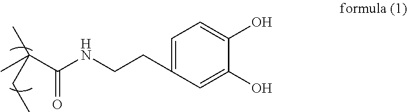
C1=C(CCNC(C(C)(C)CC)=O)C=C(O)C(O)=C1
